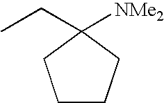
C1(CC)([NMe2])CCCC1
